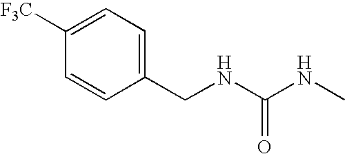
C1=CC(CNC(NC)=O)=CC=C1[F3C]
